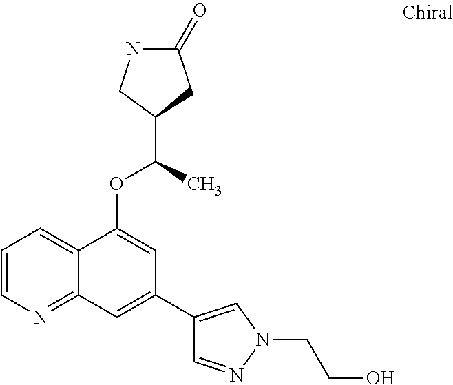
C1=CN=C2C(=C1)C(OC(C)C1CNC(=O)C1)=CC(C1=CN(CCO)N=C1)=C2
